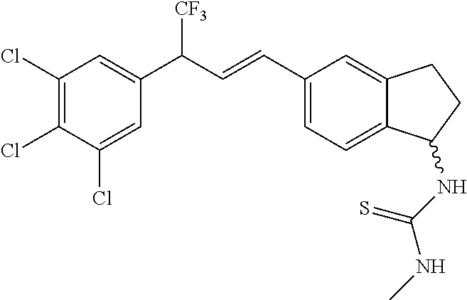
C1(Cl)=C(Cl)C(Cl)=CC(C(C=CC2=CC=C3C(=C2)CCC3NC(=S)NC)[CF3])=C1
